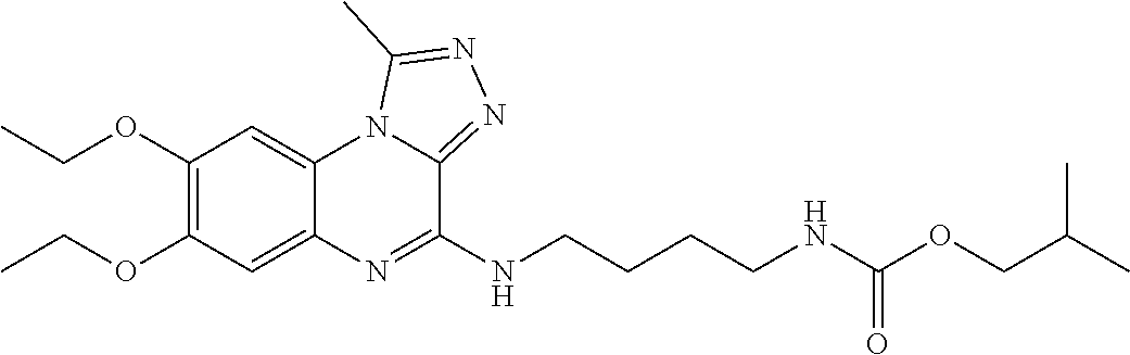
C1(OCC)=C(OCC)C=C2C(=C1)N1C(=NN=C1C)C(NCCCCNC(OCC(C)C)=O)=N2
